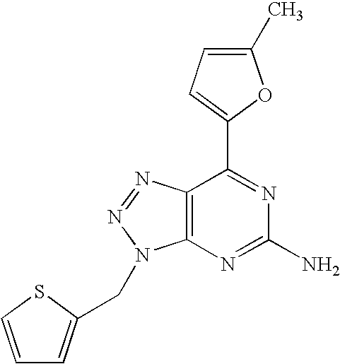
C1(C)=CC=C(C2=NC(N)=NC3=C2N=NN3CC2=CC=CS2)O1
